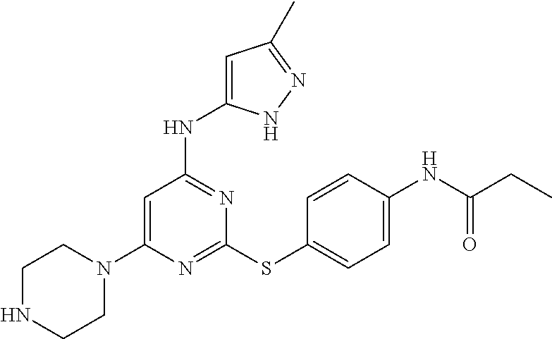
N1=C(SC2=CC=C(NC(CC)=O)C=C2)N=C(NC2=CC(C)=NN2)C=C1N1CCNCC1
